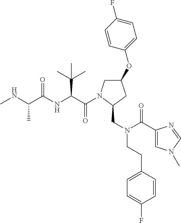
C(=O)(C(C(C)(C)C)NC(=O)C(C)NC)N1CC(OC2=CC=C(F)C=C2)CC1CN(CCC1=CC=C(F)C=C1)C(=O)C1=CN(C)C=N1
